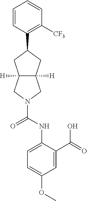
C1=CC(C2CC3([H])C([H])(C2)CN(C(=O)NC2=CC=C(OC)C=C2C(=O)O)C3)=C([CF3])C=C1
